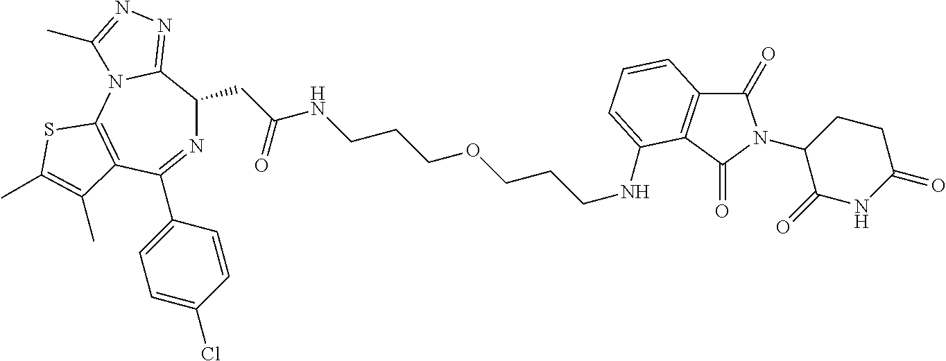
N1=C(C2=CC=C(Cl)C=C2)C2=C(N3C(=NN=C3C)C1CC(NCCCOCCCNC1=CC=CC3=C1C(=O)N(C1C(=O)NC(=O)CC1)C3=O)=O)SC(C)=C2C
